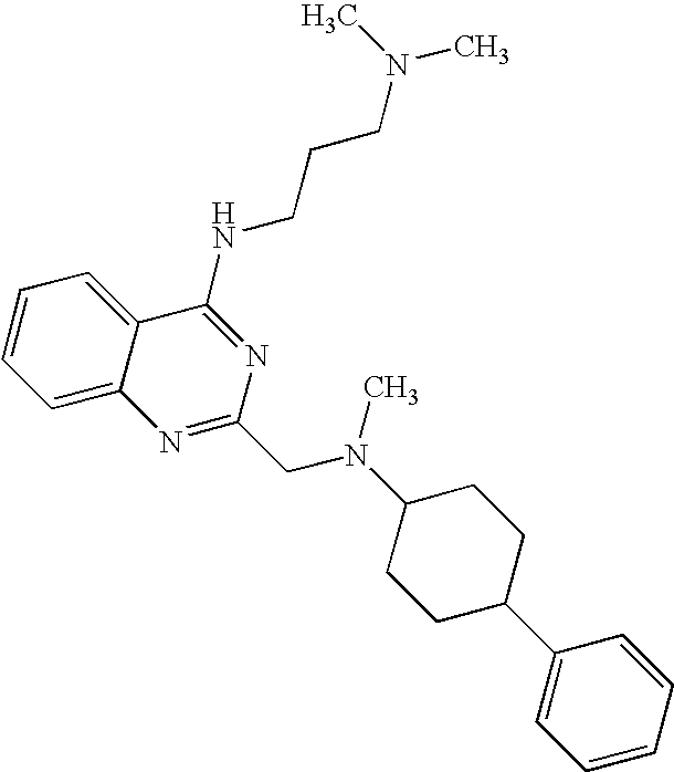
C1=CC=C2C(=C1)N=C(CN(C1CCC(C3=CC=CC=C3)CC1)C)N=C2NCCCN(C)C
